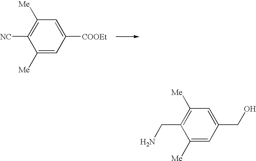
C1([Me])=CC([COOEt])=CC([Me])=C1[NC].C1([Me])=CC(CO)=CC([Me])=C1CN
